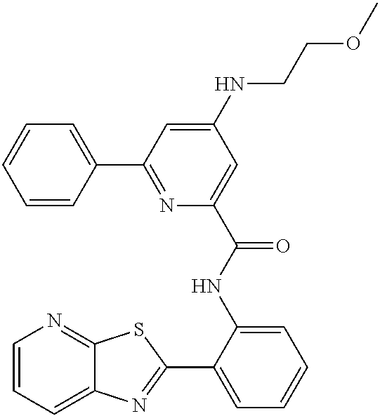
C1=CC=C2C(=N1)SC(C1=CC=CC=C1NC(=O)C1=CC(NCCOC)=CC(C3=CC=CC=C3)=N1)=N2
